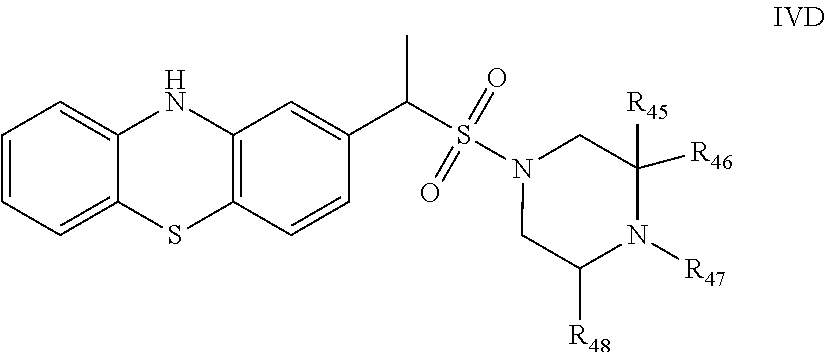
C1=CC=C2C(=C1)NC1=C(S2)C=CC(C(C)S(N2CC([R48])N([R47])C([R45])([R46])C2)(=O)=O)=C1
